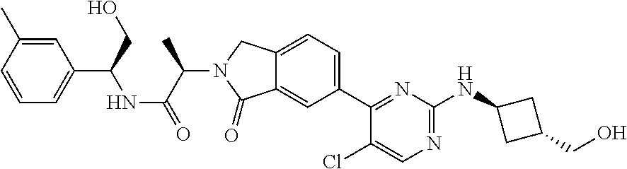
C1(Cl)=CN=C(NC2CC(CO)C2)N=C1C1=CC=C2C(=C1)C(=O)N(C(C(=O)NC(C1=CC=CC(C)=C1)CO)C)C2
